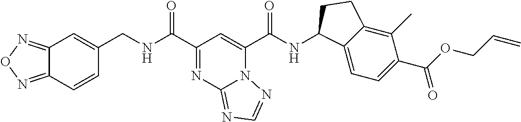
N12C(C(NC3C4=CC=C(C(OCC=C)=O)C(C)=C4CC3)=O)=CC(C(NCC3=CC4=NON=C4C=C3)=O)=NC1=NC=N2
